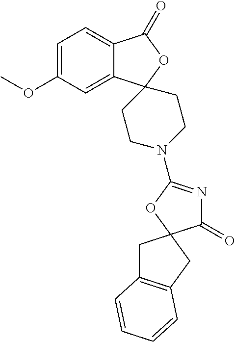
C1=C(OC)C=C2C(=C1)C(=O)OC21CCN(C2=NC(=O)C3(O2)CC2=C(C3)C=CC=C2)CC1
